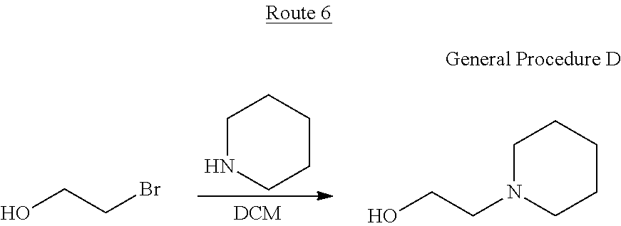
C1NCCCC1.OCCBr.C1N(CCO)CCCC1
